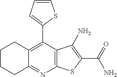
C12=C(C(C3=CC=CS3)=C3C(=N1)CCCC3)C(N)=C(C(N)=O)S2
